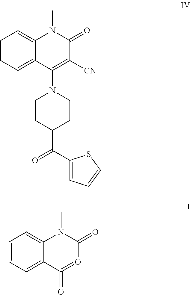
C1=CC=C2C(=C1)N(C)C(=O)C([CN])=C2N1CCC(C(C2=CC=CS2)=O)CC1.C1=CC=C2C(=C1)N(C)C(=O)O=C2=O
